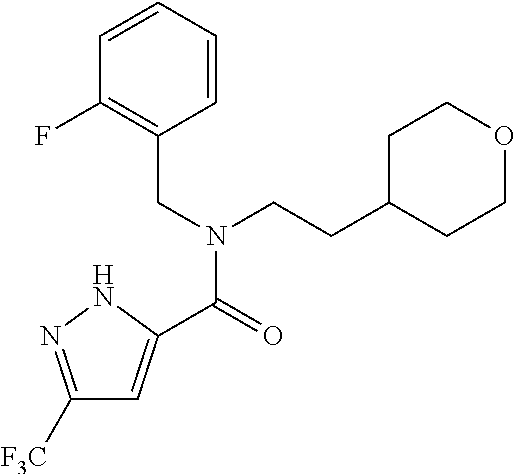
C1([F3C])=NNC(C(=O)N(CC2=C(F)C=CC=C2)CCC2CCOCC2)=C1
